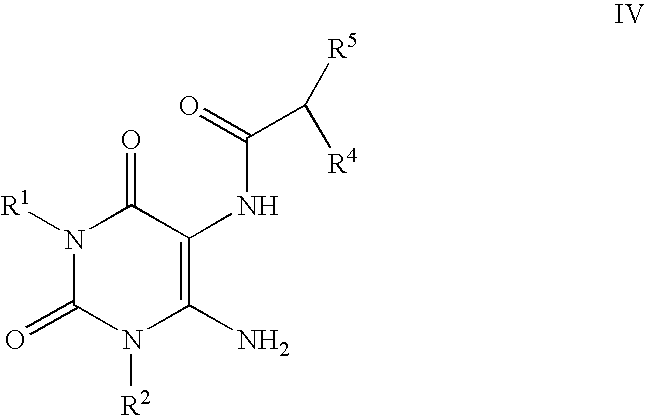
N1([R1])C(=O)N([R2])C(N)=C(NC(=O)C([R4])[R5])C1=O
